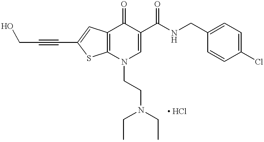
C12=C(N(CCN(CC)CC)C=C(C(NCC3=CC=C(Cl)C=C3)=O)C1=O)SC(C#CCO)=C2
